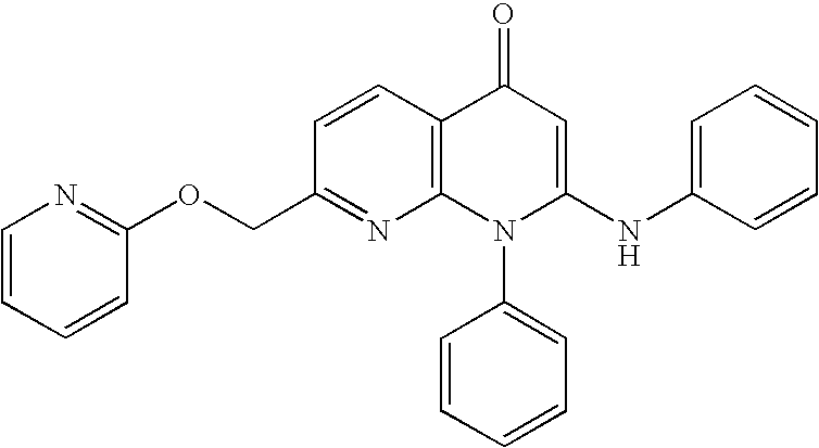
C1(COC2=NC=CC=C2)=NC2=C(C=C1)C(=O)C=C(NC1=CC=CC=C1)N2C1=CC=CC=C1
